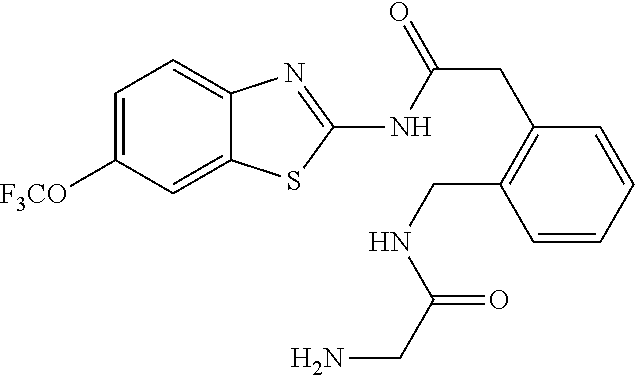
C1=C([F3CO])C=C2C(=C1)N=C(NC(CC1=C(CNC(CN)=O)C=CC=C1)=O)S2
